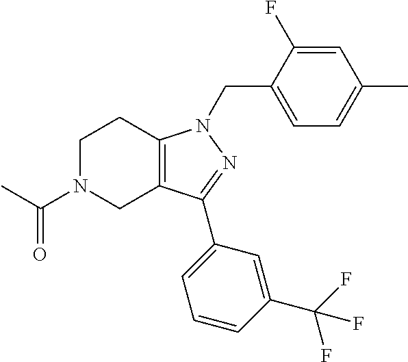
C1N(C(C)=O)CC2=C(C1)N(CC1=CC=C(C)C=C1F)N=C2C1=CC=CC(C(F)(F)F)=C1
